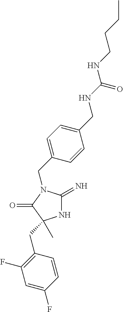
N1C(=N)N(CC2=CC=C(CNC(NCCCC)=O)C=C2)C(=O)C1(C)CC1=C(F)C=C(F)C=C1
